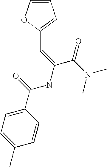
C1=C(C(=O)NC(C(N(C)C)=O)=CC2=CC=CO2)C=CC(C)=C1
